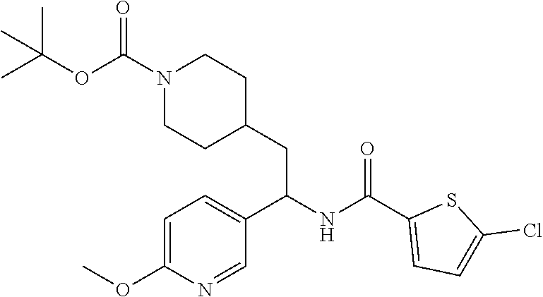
C1=C(C(NC(CC2CCN(C(OC(C)(C)C)=O)CC2)C2=CC=C(OC)N=C2)=O)SC(Cl)=C1
